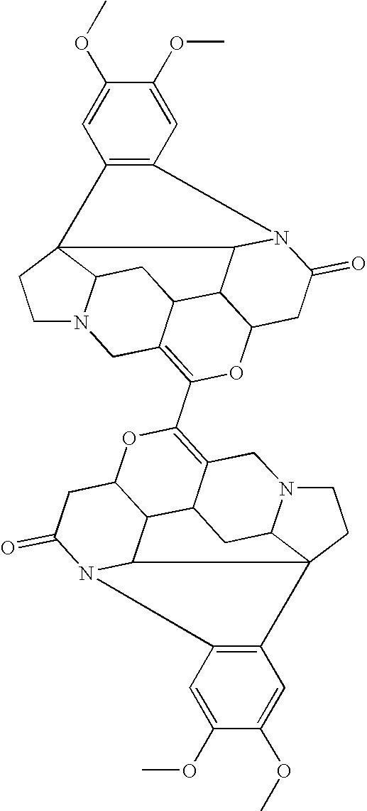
C12=C(C=C(OC)C(OC)=C1)N1C(=O)CC3OC(C4=C5C6C7C(O4)CC(=O)N4C7C7(C(C6)N(C5)CC7)C5=C4C=C(OC)C(OC)=C5)=C4CN5CCC26C5CC4C3C61
